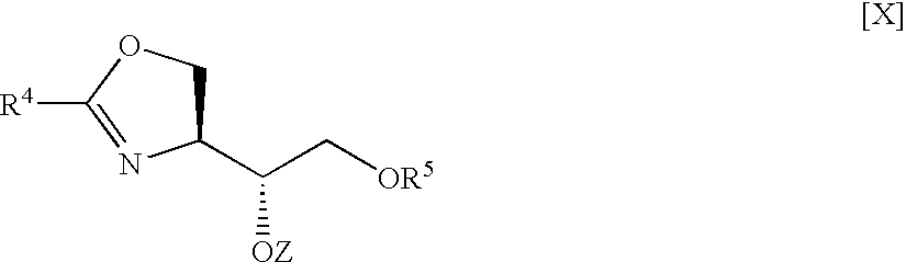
C1(C(C[OR5])[OZ])COC([R4])=N1
